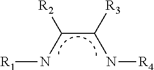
C(C([R3])N[R4])(N[R1])[R2]
